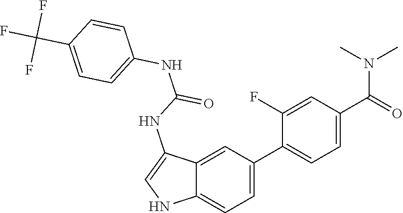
C12=CC=C(C3=CC=C(C(=O)N(C)C)C=C3F)C=C1C(NC(NC1=CC=C(C(F)(F)F)C=C1)=O)=CN2
